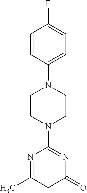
N1=C(C)CC(=O)N=C1N1CCN(C2=CC=C(F)C=C2)CC1
